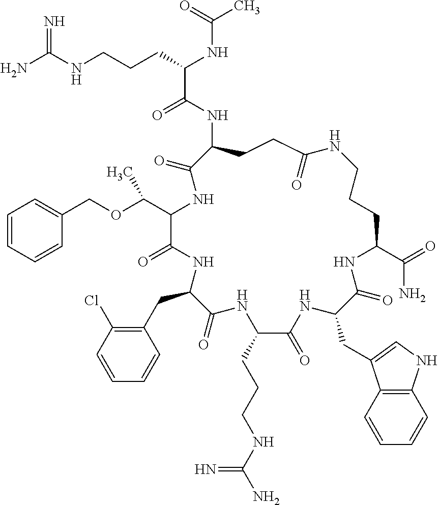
NC(NCCCC(NC(C)=O)C(=O)NC1CCC(=O)NCCCC(C(=O)N)NC(=O)C(CC2=CNC3=C2C=CC=C3)NC(=O)C(CCCNC(N)=N)NC(=O)C(CC2=C(Cl)C=CC=C2)NC(=O)C(C(OCC2=CC=CC=C2)C)NC1=O)=N
